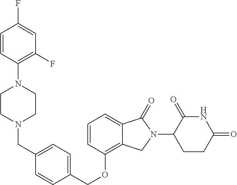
C(OC1=C2C(=CC=C1)C(=O)N(C1C(=O)NC(=O)CC1)C2)C1=CC=C(CN2CCN(C3=C(F)C=C(F)C=C3)CC2)C=C1
